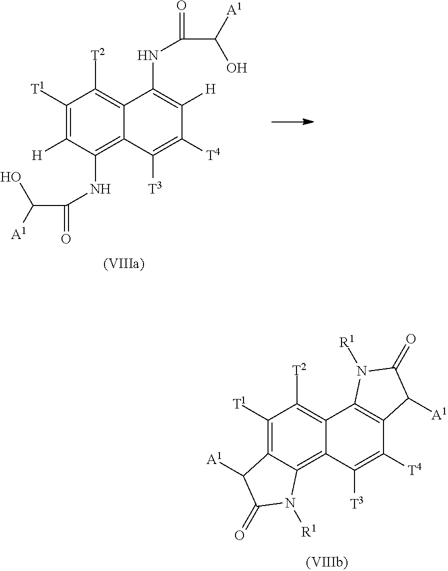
C1([T1])=C([H])C(NC(C([A1])O)=O)=C2C(=C1[T2])C(NC(C([A1])O)=O)=C([H])C([T4])=C2[T3].C1([T1])=C2C(=C3C(=C1[T2])C1=C(C([T4])=C3[T3])C([A1])C(=O)N1[R1])N([R1])C(=O)C2[A1]
